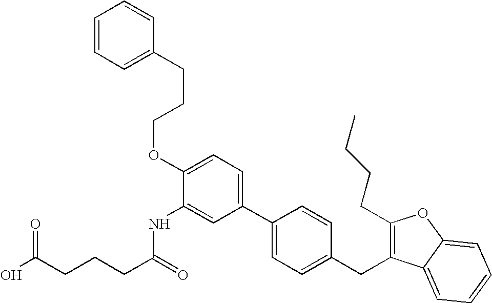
C1(NC(CCCC(O)=O)=O)=CC(C2=CC=C(CC3=C(CCCC)OC4=CC=CC=C34)C=C2)=CC=C1OCCCC1=CC=CC=C1
